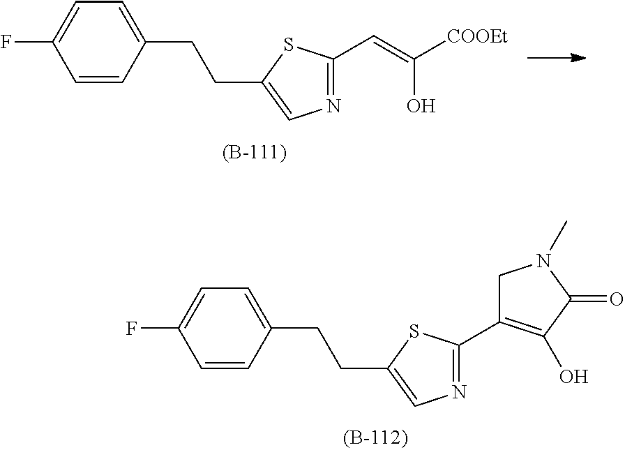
C1(CCC2=CN=C(C=C([COOEt])O)S2)=CC=C(F)C=C1.C1(CCC2=CN=C(C3=C(O)C(=O)N(C)C3)S2)=CC=C(F)C=C1
